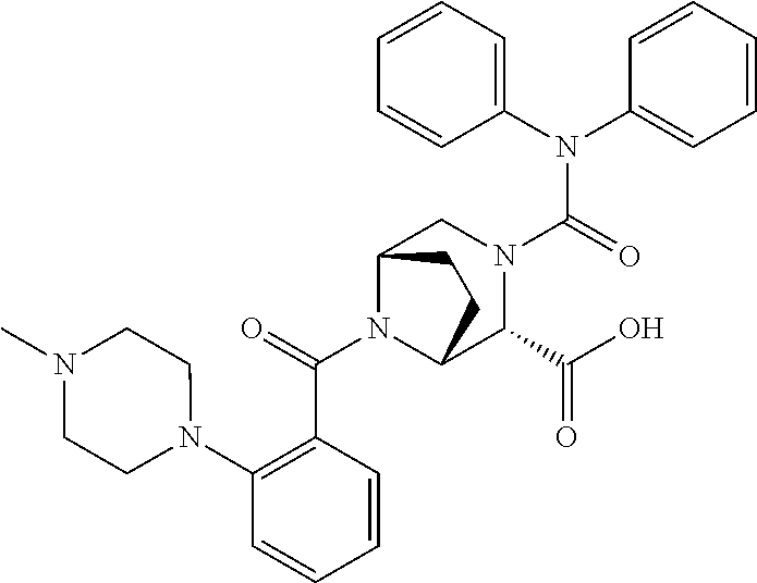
C(N1C2C(C(O)=O)N(C(N(C3=CC=CC=C3)C3=CC=CC=C3)=O)CC1CC2)(=O)C1=C(N2CCN(C)CC2)C=CC=C1
